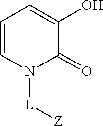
C1=CN([L][Z])C(=O)C(O)=C1
